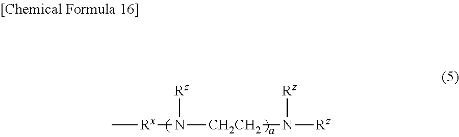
C[Rx]N([CH2CH2]N([Rz])[Rz])[Rz]
